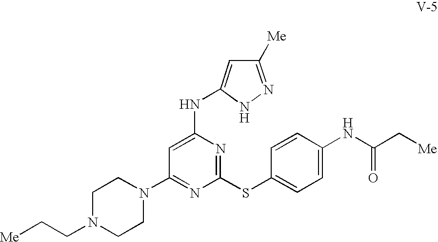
[Me]CCN1CCN(C2=NC(SC3=CC=C(NC(C[Me])=O)C=C3)=NC(NC3=CC([Me])=NN3)=C2)CC1
